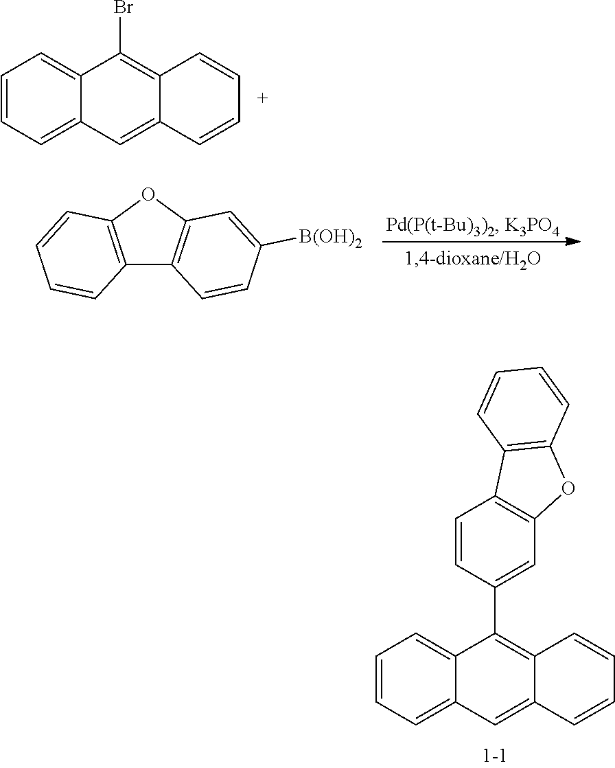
C1=CC=C2C(=C1)C(Br)=C1C(=C2)C=CC=C1.C1=CC2=C(C3=CC4=C(C=C3)C3=C(O4)C=CC=C3)C3=CC=CC=C3C=C2C=C1.C12=C(OC3=C1C=CC([B(OH)2])=C3)C=CC=C2
